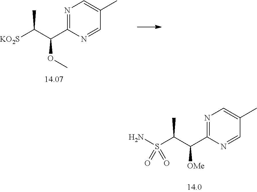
S(C(C(C1=NC=C(C)C=N1)[OMe])C)(=O)(=O)N.C(C(C1=NC=C(C)C=N1)OC)(C)[KO2S]
